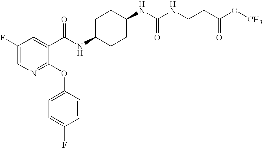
N1=C(OC2=CC=C(F)C=C2)C(C(NC2CCC(NC(=O)NCCC(OC)=O)CC2)=O)=CC(F)=C1
